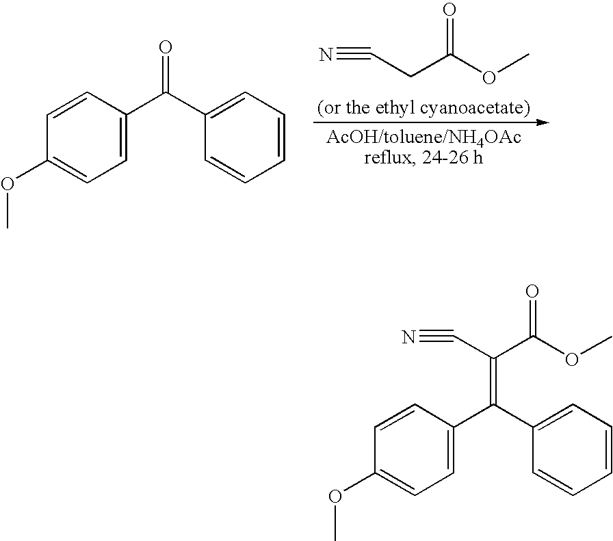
N#CCC(OC)=O.C1(OC)=CC=C(C(C2=CC=CC=C2)=O)C=C1.C1(OC)=CC=C(C(C2=CC=CC=C2)=C(C#N)C(OC)=O)C=C1
